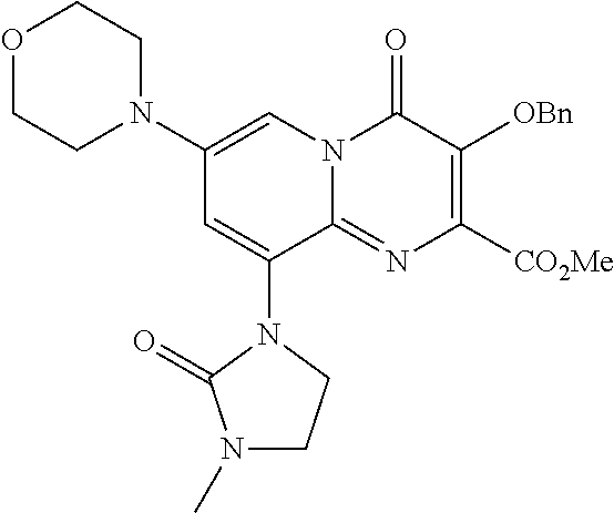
O1CCN(C2=CN3C(=NC([CO2Me])=C([OBn])C3=O)C(N3C(=O)N(C)CC3)=C2)CC1
